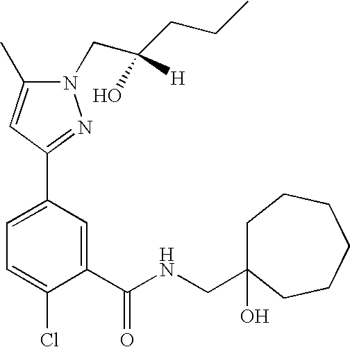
C1=C(C2=NN(CC(CCC)(O)[H])C(C)=C2)C=C(C(NCC2(O)CCCCCC2)=O)C(Cl)=C1
